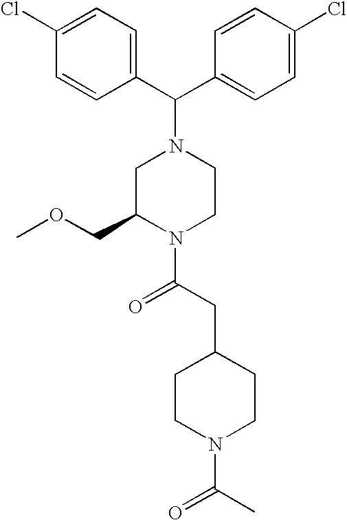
C1=C(Cl)C=CC(C(C2=CC=C(Cl)C=C2)N2CC(COC)N(C(CC3CCN(C(C)=O)CC3)=O)CC2)=C1
